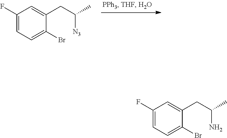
C1(F)=CC=C(Br)C(CC(C)[N3])=C1.C1(F)=CC=C(Br)C(CC(C)N)=C1
